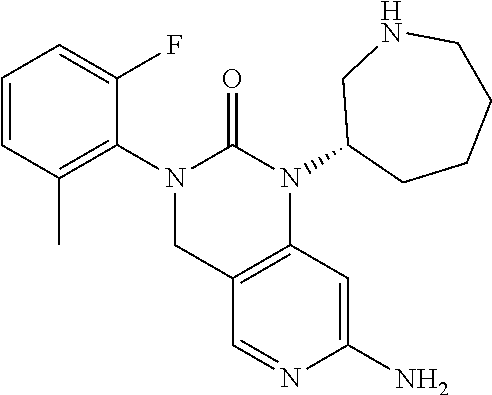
C1=CC(C)=C(N2CC3=C(N(C4CCCCNC4)C2=O)C=C(N)N=C3)C(F)=C1
